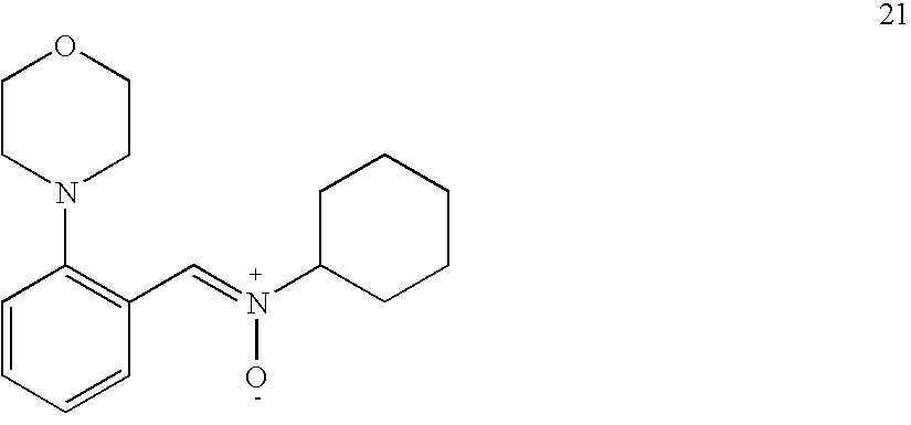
C1=CC=CC(C=N(C2CCCCC2)O)=C1N1CCOCC1
